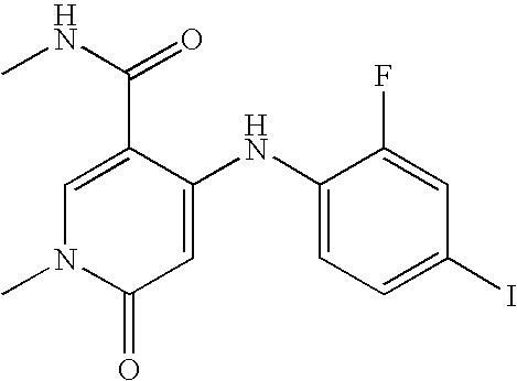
C1=C(C(=O)NC)C(NC2=CC=C(I)C=C2F)=CC(=O)N1C
